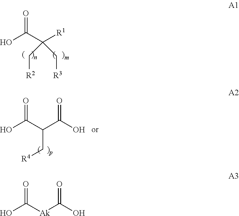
O=C([Ak]C(O)=O)O.O=C(C([R1])(C[R3])C[R2])O.O=C(C(C(O)=O)C[R4])O
